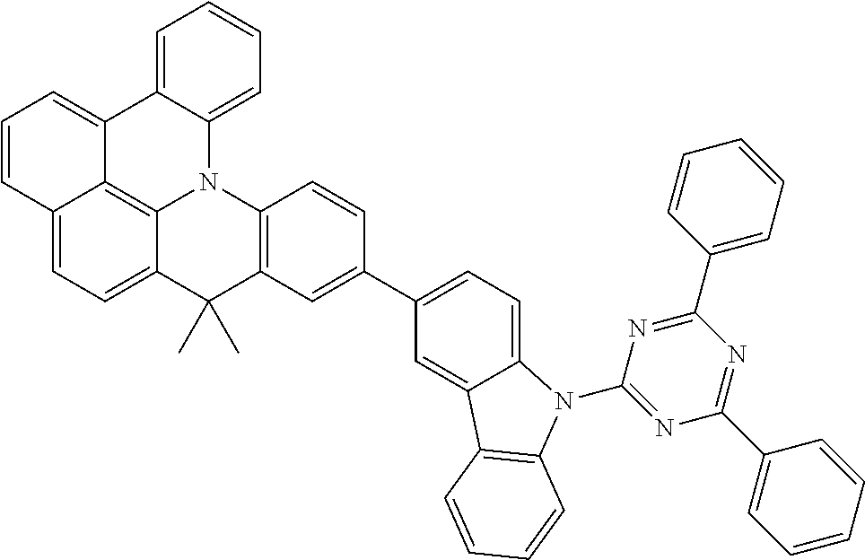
C1=CC=C2C(=C1)C1=CC=CC3=CC=C4C(=C13)N2C1=C(C4(C)C)C=C(C2=CC=C3C(=C2)C2=C(N3C3=NC(C4=CC=CC=C4)=NC(C4=CC=CC=C4)=N3)C=CC=C2)C=C1
